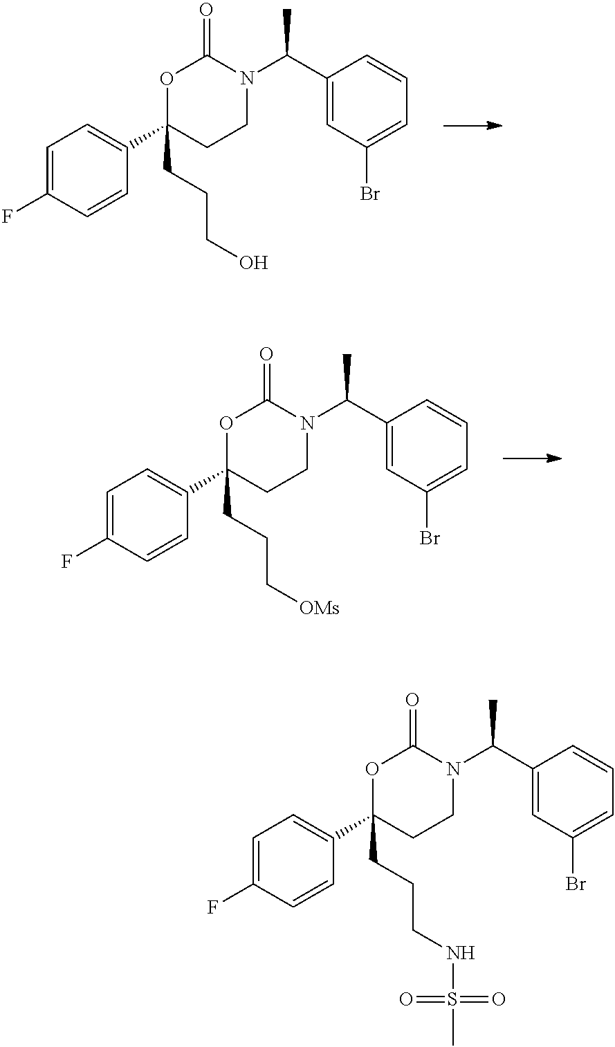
C1=C(F)C=CC(C2(CCCO)CCN(C(C3=CC(Br)=CC=C3)C)C(=O)O2)=C1.C1=C(F)C=CC(C2(CCC[OMs])CCN(C(C3=CC(Br)=CC=C3)C)C(=O)O2)=C1.C1=C(F)C=CC(C2(CCCNS(C)(=O)=O)CCN(C(C3=CC(Br)=CC=C3)C)C(=O)O2)=C1
